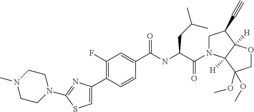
C1(C2=C(F)C=C(C(NC(C(N3CC(C#C)C4([H])C3([H])C(OC)(OC)CO4)=O)CC(C)C)=O)C=C2)=CSC(N2CCN(C)CC2)=N1
